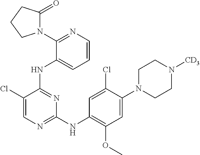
C1N(C2=CC(OC)=C(NC3=NC=C(Cl)C(NC4=CC=CN=C4N4C(=O)CCC4)=N3)C=C2Cl)CCN([CD3])C1
